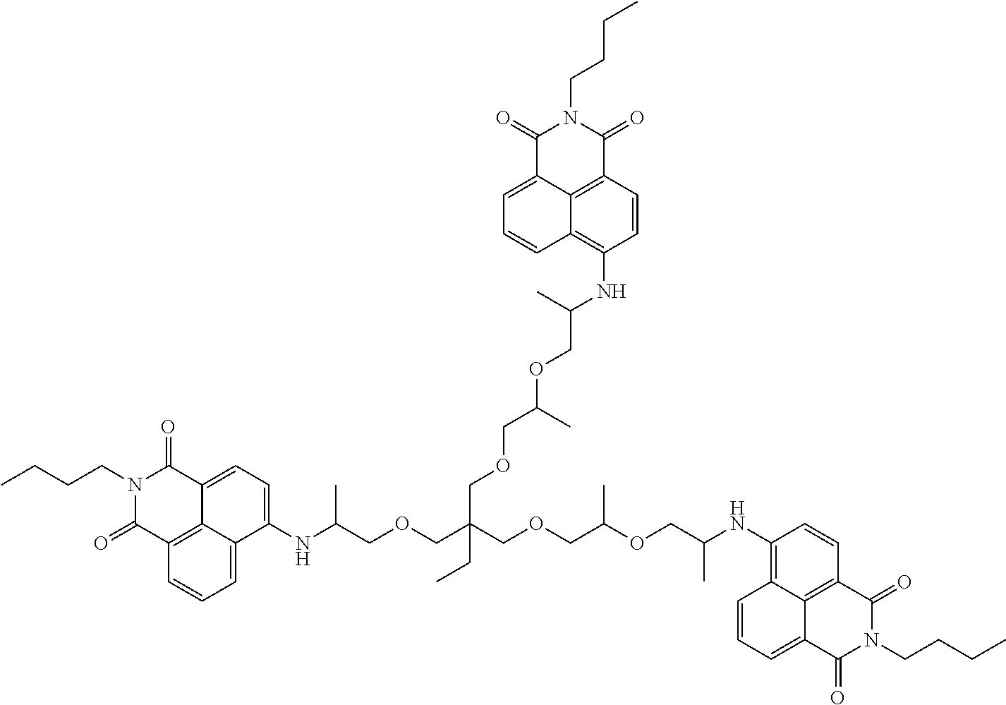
C1(=O)N(CCCC)C(=O)C2=CC=C(NC(COCC(COCC(OCC(NC3=C4C5=C(C(=O)N(CCCC)C(=O)C5=CC=C4)C=C3)C)C)(COCC(OCC(C)NC3=C4C5=C(C(=O)N(CCCC)C(=O)C5=CC=C4)C=C3)C)CC)C)C3=CC=CC1=C23
